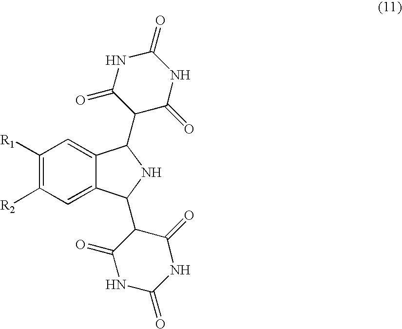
C1([R1])=C([R2])C=C2C(=C1)C(C1C(=O)NC(=O)NC1=O)NC2C1C(=O)NC(=O)NC1=O
